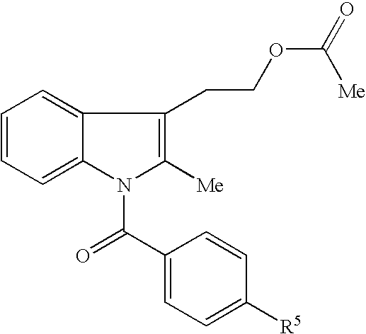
C1=CC=C2C(=C1)C(CCOC(=O)[Me])=C([Me])N2C(C1=CC=C([R5])C=C1)=O
